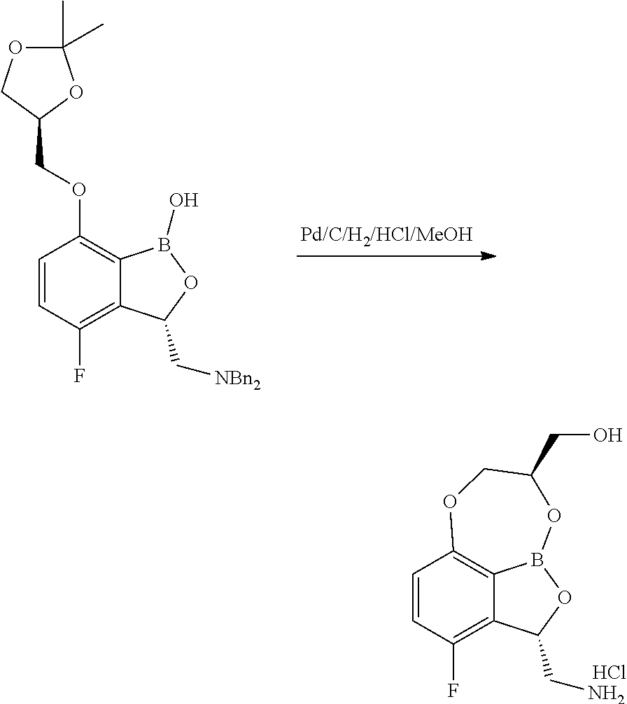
C1=CC(F)=C2C(=C1OCC1OC(C)(C)OC1)B(O)OC2C[NBn2].C1=CC(F)=C2C3=C1OCC(CO)OB3OC2CN.Cl
